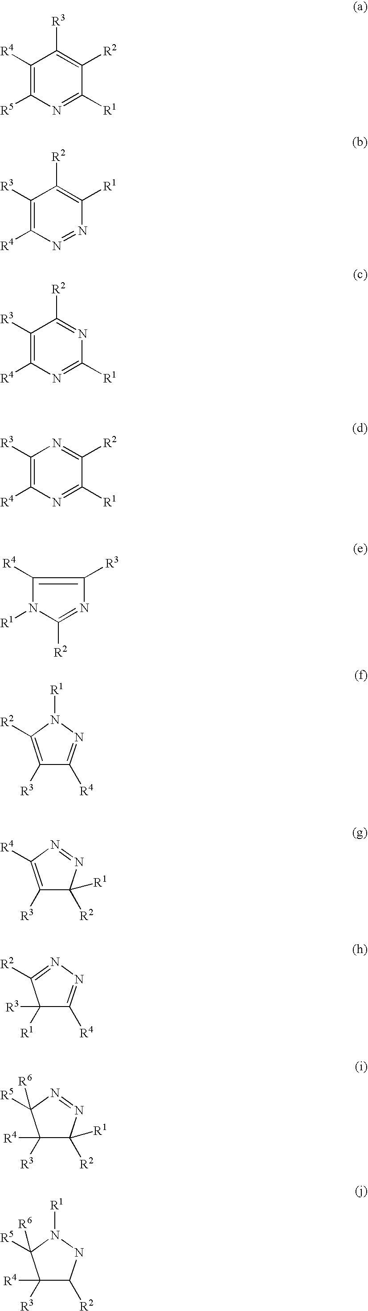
C1([R4])=C([R5])N=C([R1])C([R2])=C1[R3].C1([R3])=C([R4])N=NC([R1])=C1[R2].C1([R3])=C([R4])N=C([R1])N=C1[R2].C1([R3])=C([R4])N=C([R1])C([R2])=N1.C1([R4])=C([R3])N=C([R2])N1[R1].C1([R3])=C([R2])N([R1])N=C1[R4].C1([R3])=C([R4])N=NC1([R2])[R1].C1([R1])([R3])C([R4])=NN=C1[R2].C1([R3])([R4])C([R2])([R1])N=NC1([R5])[R6].C1([R3])([R4])C([R2])NN([R1])C1([R5])[R6]
